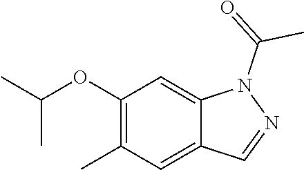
C1(OC(C)C)=C(C)C=C2C(=C1)N(C(C)=O)N=C2
